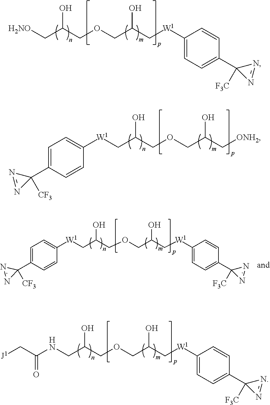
[H2NO]CC(COCC(C[W1]C1=CC=C(C2([F3C])N=N2)C=C1)O)O.[W1](CC(COCC(C[ONH2])O)O)C1=CC=C(C2([CF3])N=N2)C=C1.[W1](CC(COCC(C[W1]C1=CC=C(C2([F3C])N=N2)C=C1)O)O)C1=CC=C(C2([CF3])N=N2)C=C1.N(CC(COCC(C[W1]C1=CC=C(C2([F3C])N=N2)C=C1)O)O)C(C[J1])=O
